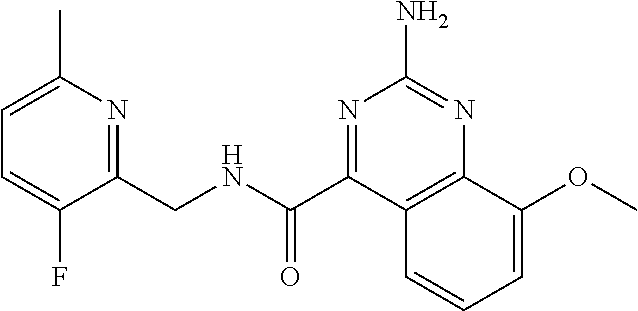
C1=C(C)N=C(CNC(=O)C2=NC(N)=NC3=C2C=CC=C3OC)C(F)=C1
